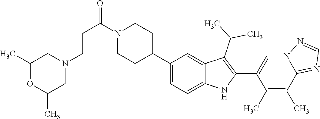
N1(C(CCN2CC(C)OC(C)C2)=O)CCC(C2=CC=C3C(=C2)C(C(C)C)=C(C2=CN4C(=NC=N4)C(C)=C2C)N3)CC1
